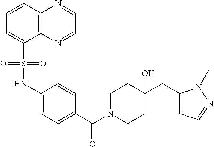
C1=CC(C(N2CCC(CC3=CC=NN3C)(O)CC2)=O)=CC=C1NS(C1=CC=CC2=C1N=CC=N2)(=O)=O
